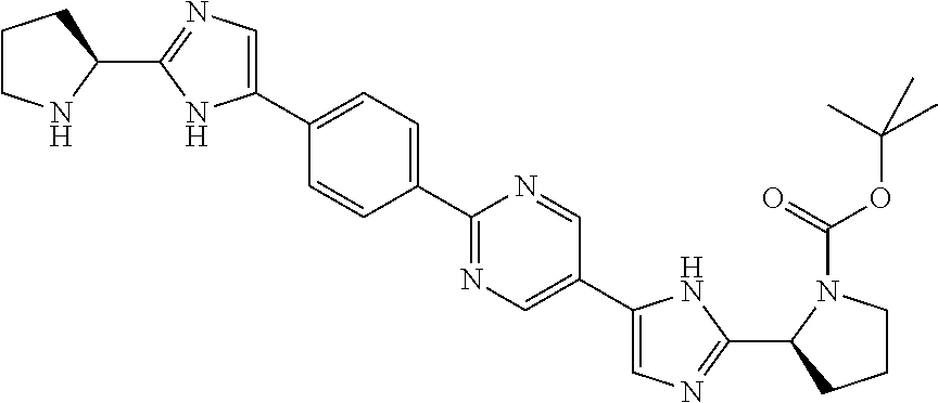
N1=C(C2=CC=C(C3=CN=C(C4NCCC4)N3)C=C2)N=CC(C2=CN=C(C3N(C(=O)OC(C)(C)C)CCC3)N2)=C1
